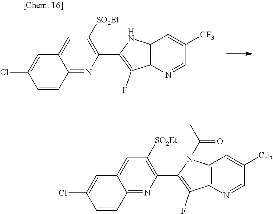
C1(C2=C(F)C3=C(N2)C=C([CF3])C=N3)=C([SO2Et])C=C2C(=N1)C=CC(Cl)=C2.C1(C2=C(F)C3=C(N2C(C)=O)C=C([CF3])C=N3)=C([SO2Et])C=C2C(=N1)C=CC(Cl)=C2
